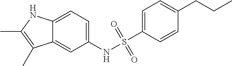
C1(NS(C2=CC=C(CCC)C=C2)(=O)=O)=CC=C2C(=C1)C(C)=C(C)N2
